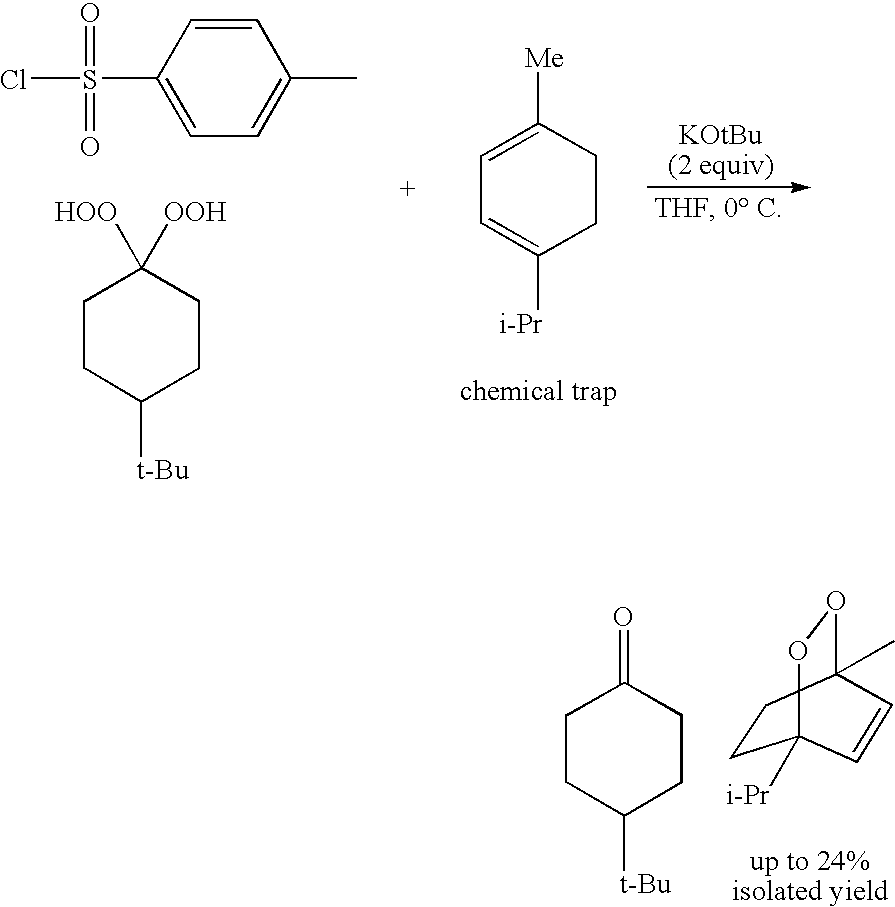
C1=CC(S(=O)(=O)Cl)=CC=C1C.C1CC([t-Bu])CCC1([OOH])[HOO].C1=C([Me])CCC([i-Pr])=C1.C1CC([t-Bu])CCC1=O.C1CC2(C)OOC1([i-Pr])C=C2
